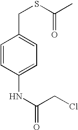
C1=CC(NC(CCl)=O)=CC=C1CSC(C)=O
